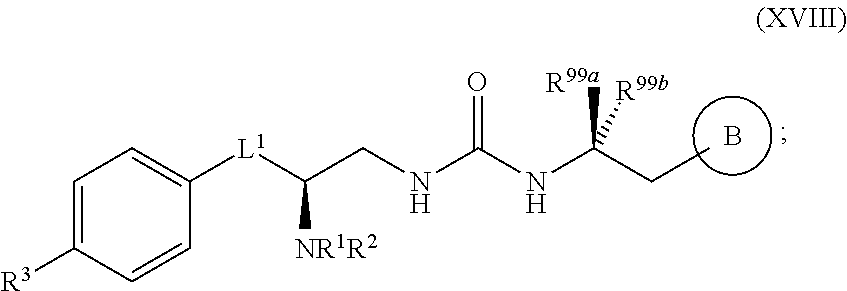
C1=C([R3])C=CC([L1]C(CNC(NC(CC)([R99b])[R99a])=O)[NR1R2])=C1.B
